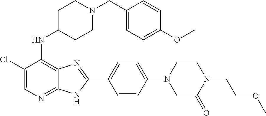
C1(Cl)=CN=C2C(=C1NC1CCN(CC3=CC=C(OC)C=C3)CC1)N=C(C1=CC=C(N3CCN(CCOC)C(=O)C3)C=C1)N2
